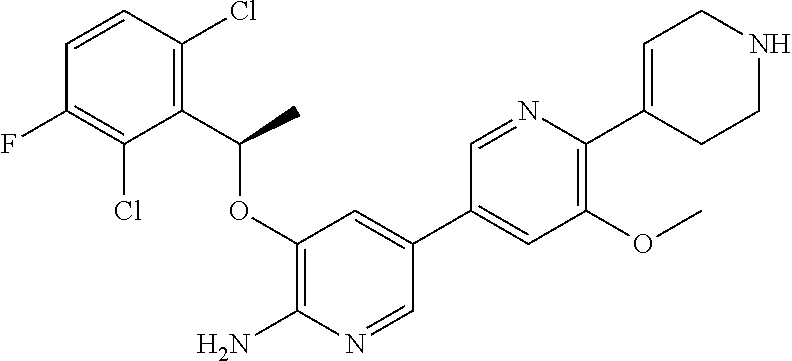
C1(OC(C2=C(Cl)C=CC(F)=C2Cl)C)=C(N)N=CC(C2=CC(OC)=C(C3=CCNCC3)N=C2)=C1
